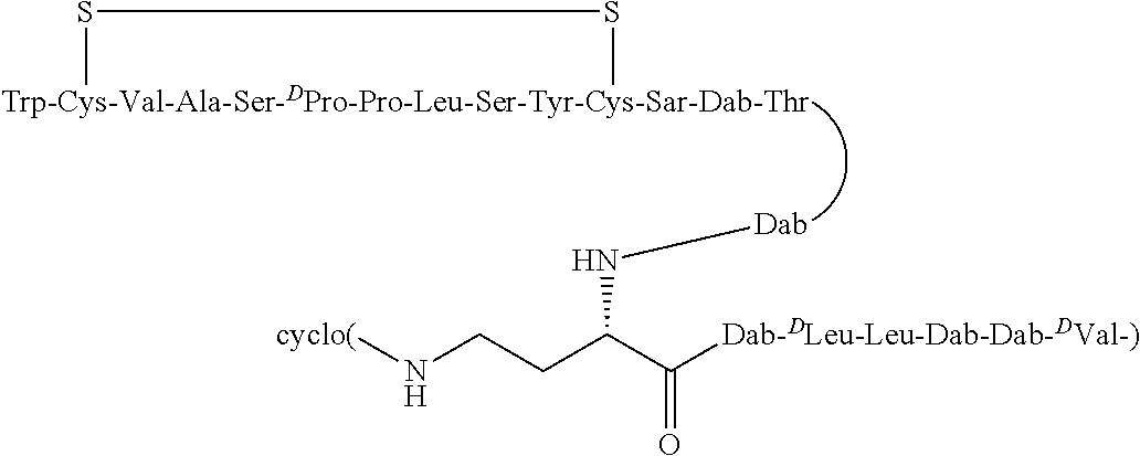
S(C)SC.N(C(CCN[cyclo(])C([Dab-DLeu-Leu-Dab-Dab-DVal-)])=O)[Dab]
